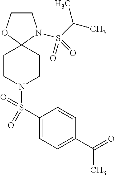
C1COC2(N1S(C(C)C)(=O)=O)CCN(S(C1=CC=C(C(=O)C)C=C1)(=O)=O)CC2
